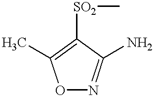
O1N=C(N)C([SO2]C)=C1C
